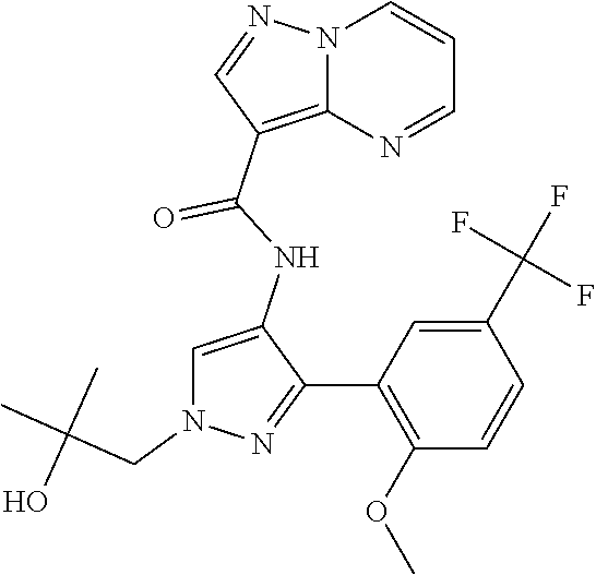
N12C(=C(C(NC3=CN(CC(C)(C)O)N=C3C3=C(OC)C=CC(C(F)(F)F)=C3)=O)C=N1)N=CC=C2
